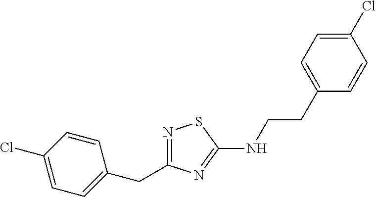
N1=C(CC2=CC=C(Cl)C=C2)N=C(NCCC2=CC=C(Cl)C=C2)S1
